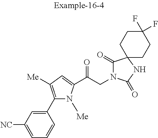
C1=C([NC])C=C(C2=C([Me])C=C(C(CN3C(=O)C4(NC3=O)CCC(F)(F)CC4)=O)N2[Me])C=C1
